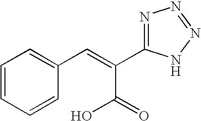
C1=CC=CC(C=C(C2=NN=NN2)C(=O)O)=C1
